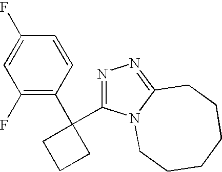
C1(F)=C(C2(C3=NN=C4N3CCCCCC4)CCC2)C=CC(F)=C1
